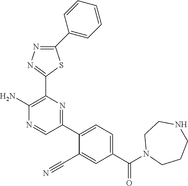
N1(C(C2=CC=C(C3=NC(C4=NN=C(C5=CC=CC=C5)S4)=C(N)N=C3)C(C#N)=C2)=O)CCCNCC1
